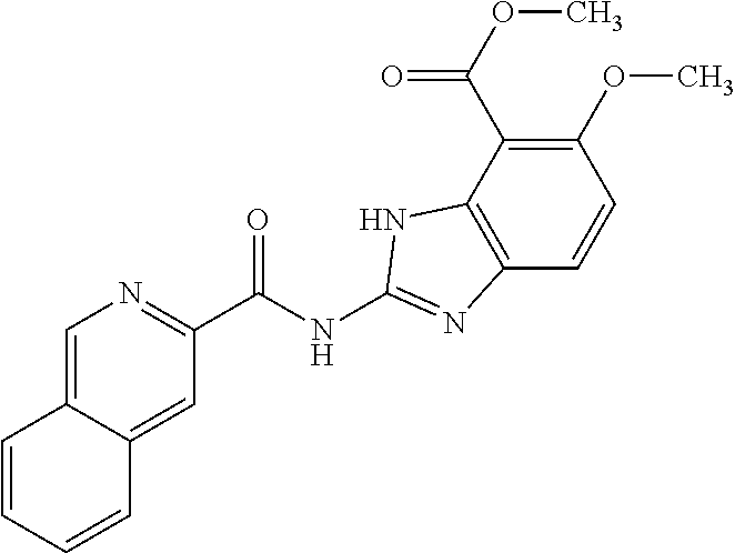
C12=CN=C(C(NC3=NC4=C(C(C(OC)=O)=C(OC)C=C4)N3)=O)C=C1C=CC=C2
